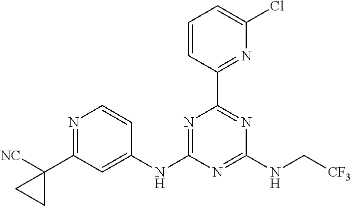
N1=C(NC2=CC(C3([NC])CC3)=NC=C2)N=C(NC[CF3])N=C1C1=NC(Cl)=CC=C1
